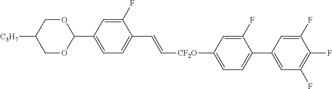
C1(C2OCC([C3H7])CO2)=CC=C(C=C[CF2O]C2=CC=C(C3=CC(F)=C(F)C(F)=C3)C(F)=C2)C(F)=C1
